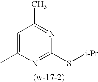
C1=C(C)N=C(S[i-Pr])N=C1C
